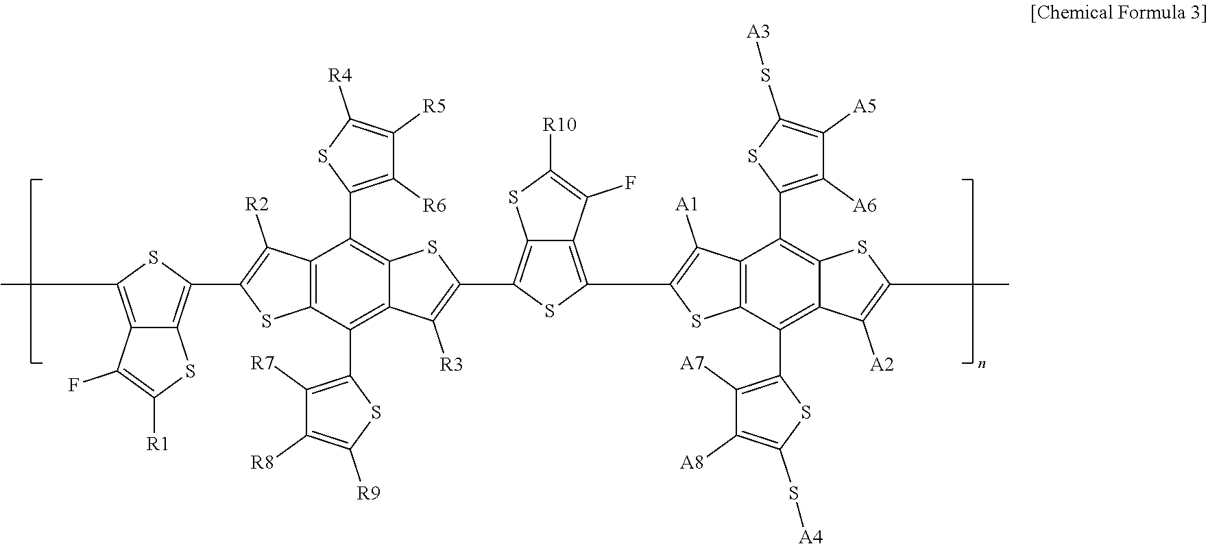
C12=C(C(C3=C([R7])C([R8])=C([R9])S3)=C3C(=C1C1=C([R6])C([R5])=C([R4])S1)SC(C1=C4C(=C(C5=C([A1])C6=C(C(C7=C([A7])C([A8])=C(S[A4])S7)=C7C(=C6C6=C([A6])C([A5])=C(S[A3])S6)SC(C)=C7[A2])S5)S1)C(F)=C([R10])S4)=C3[R3])SC(C1=C3C(=C(C)S1)C(F)=C([R1])S3)=C2[R2]
